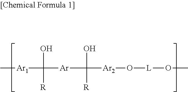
C[Ar1]C(O)([R])[Ar]C([R])(O)[Ar2]O[L]OC
